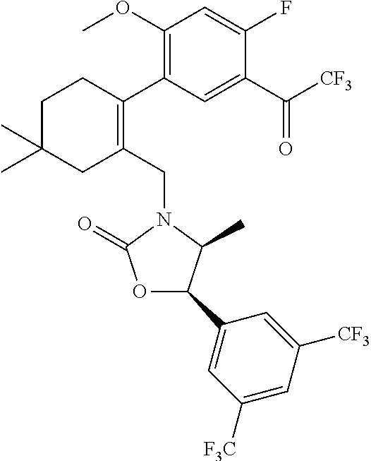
C1C(C)(C)CC(CN2C(=O)OC(C3=CC([F3C])=CC([CF3])=C3)C2C)=C(C2=C(OC)C=C(F)C(C([CF3])=O)=C2)C1
